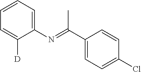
C1(N=C(C2=CC=C(Cl)C=C2)C)=CC=CC=C1[D]
